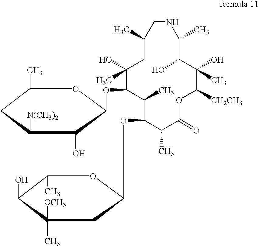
C1(C)C(=O)OC([CH2CH3])C(O)(C)C(O)C(C)NCC(C)CC(O)(C)C(OC2C(O)C([N(CH3)2])CC(C)O2)C(C)C1OC1CC(C)([OCH3])C(O)C(C)O1
